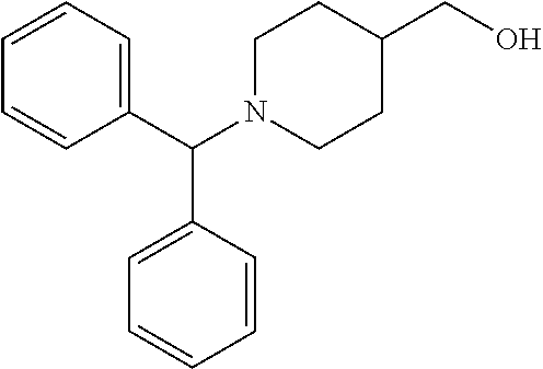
N1(C(C2=CC=CC=C2)C2=CC=CC=C2)CCC(CO)CC1
